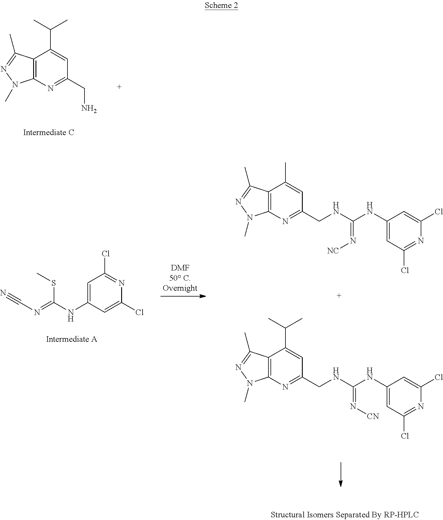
C12=C(N=C(CN)C=C1C(C)C)N(C)N=C2C.C1=C(NC(=NC#N)SC)C=C(Cl)N=C1Cl.C12=C(N=C(CNC(NC3=CC(Cl)=NC(Cl)=C3)=N[NC])C=C1C)N(C)N=C2C.C12=C(N=C(CNC(NC3=CC(Cl)=NC(Cl)=C3)=N[CN])C=C1C(C)C)N(C)N=C2C
